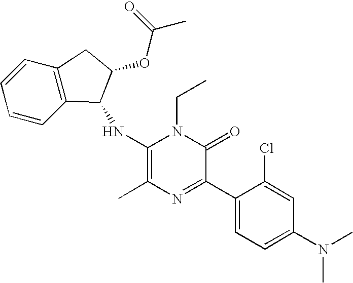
C1(NC2C3=C(C=CC=C3)CC2OC(C)=O)=C(C)N=C(C2=CC=C(N(C)C)C=C2Cl)C(=O)N1CC
